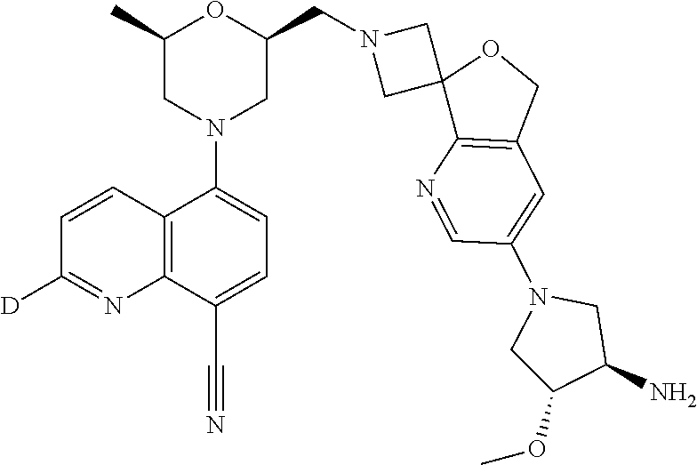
C12=C(C(C#N)=CC=C1N1CC(CN3CC4(C3)C3=C(CO4)C=C(N4CC(OC)C(N)C4)C=N3)OC(C)C1)N=C([D])C=C2
